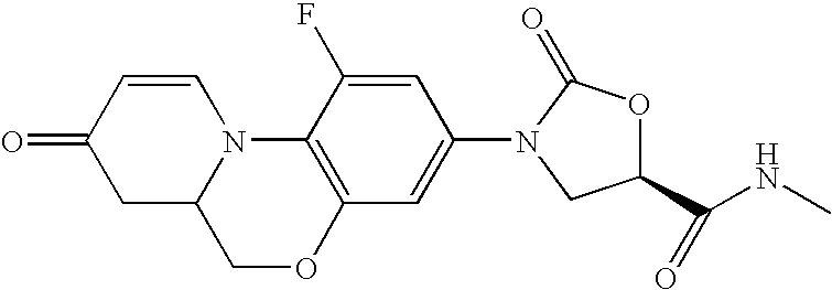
C1C2N(C=CC1=O)C1=C(C=C(N3C(=O)OC(C(NC)=O)C3)C=C1F)OC2
